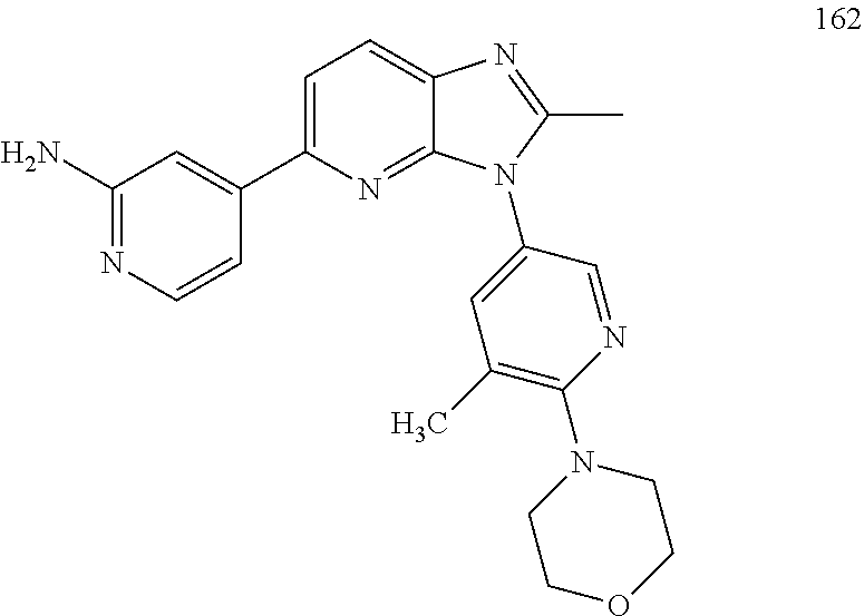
C1(C2=CC=C3C(=N2)N(C2=CC(C)=C(N4CCOCC4)N=C2)C(C)=N3)=CC(N)=NC=C1
